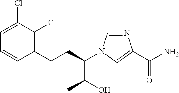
C1=C(Cl)C(Cl)=C(CCC(C(O)C)N2C=NC(C(N)=O)=C2)C=C1
